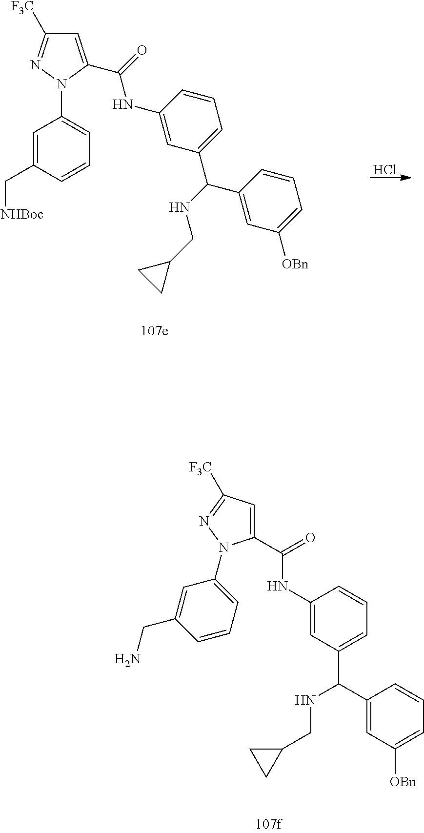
Cl.C1=C(C(=O)NC2=CC(C(C3=CC([OBn])=CC=C3)NCC3CC3)=CC=C2)N(C2=CC=CC(C[NHBoc])=C2)N=C1[F3C].C1(C(=O)NC2=CC(C(NCC3CC3)C3=CC([OBn])=CC=C3)=CC=C2)=CC([F3C])=NN1C1=CC=CC(CN)=C1
